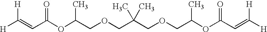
[H]C(=CC(OC(COCC(COCC(OC(C=C([H])[H])=O)C)(C)C)C)=O)[H]
